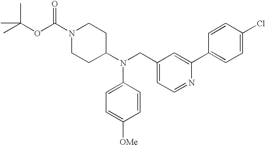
C1=C(N(C2CCN(C(OC(C)(C)C)=O)CC2)CC2=CC=NC(C3=CC=C(Cl)C=C3)=C2)C=CC([OMe])=C1
